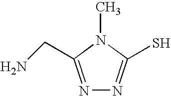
N1=C(CN)N(C)C(S)=N1
